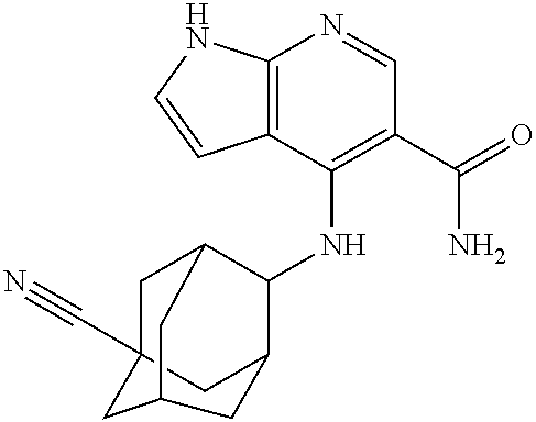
C12=C(C(NC3C4CC5(C#N)CC3CC(C5)C4)=C(C(N)=O)C=N1)C=CN2
